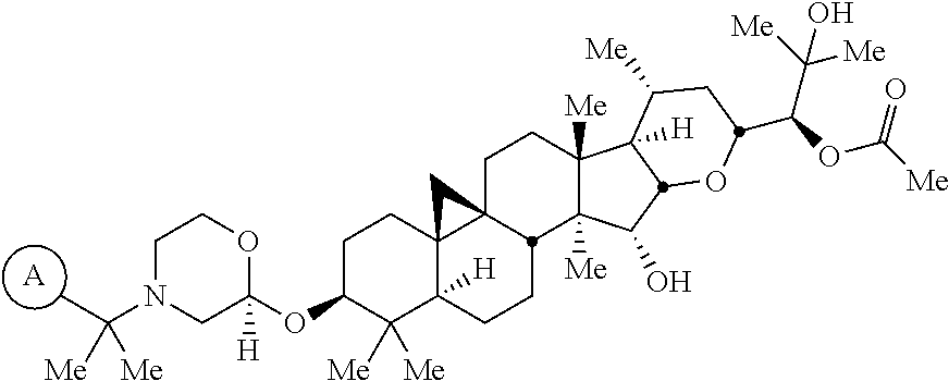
C1N(C(C)([Me])[Me])CC([H])(OC2C([Me])([Me])C3([H])C4(CC2)C2(C4)CCC4([Me])C([Me])(C(O)C5C4([H])C([Me])CC(C(C([Me])([Me])O)OC(=O)[Me])O5)C2CC3)OC1.[A]
